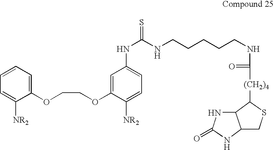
C1=C([NR2])C(OCCOC2=CC(NC(NCCCCCNC(=O)[(CH2)4]C3SCC4NC(=O)NC34)=S)=CC=C2[NR2])=CC=C1
